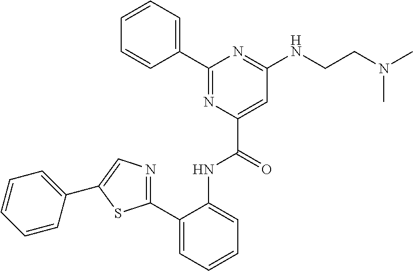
C1(NCCN(C)C)=NC(C2=CC=CC=C2)=NC(C(NC2=CC=CC=C2C2=NC=C(C3=CC=CC=C3)S2)=O)=C1
